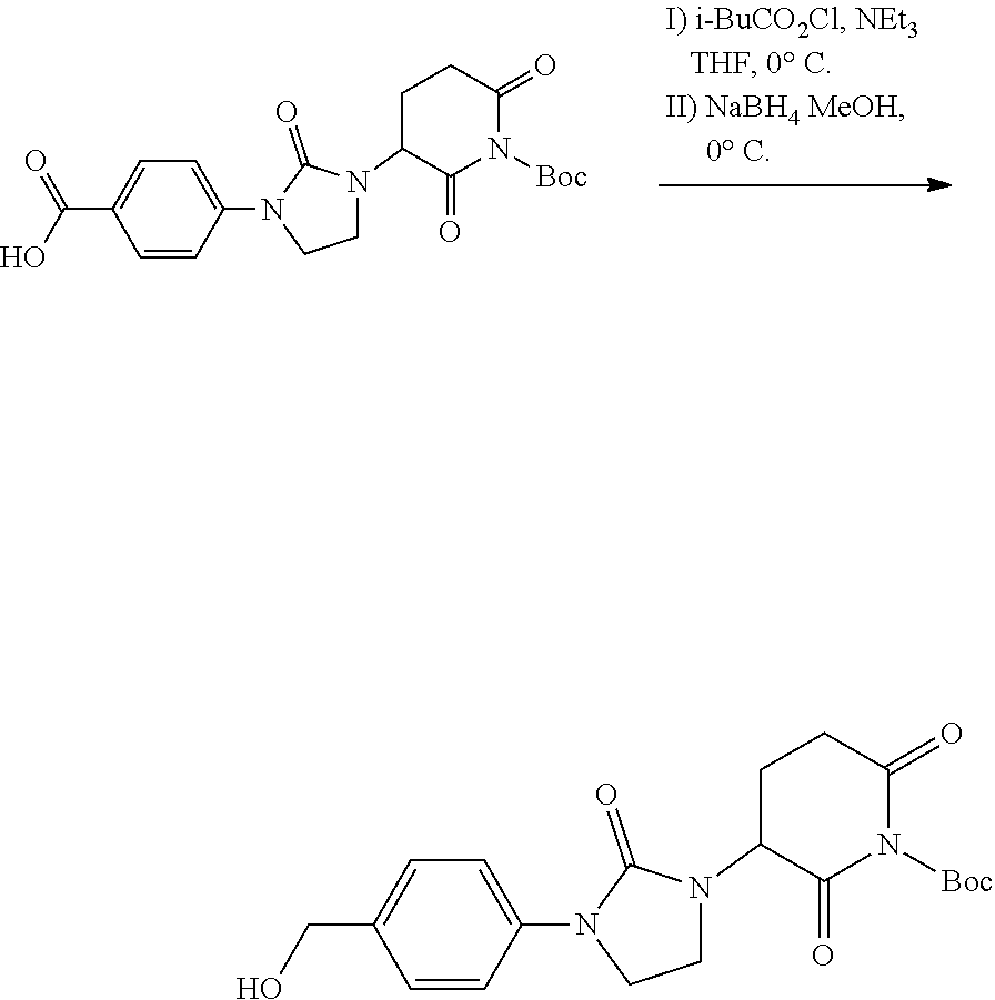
C1=CC(N2CCN(C3C(=O)N([Boc])C(=O)CC3)C2=O)=CC=C1C(O)=O.C1=CC(N2CCN(C3C(=O)N([Boc])C(=O)CC3)C2=O)=CC=C1CO
